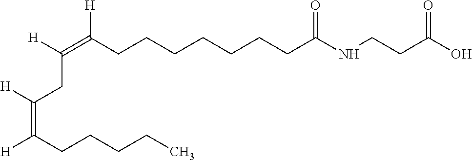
[H]C(=C(CCCCCCCC(NCCC(O)=O)=O)[H])CC([H])=C(CCCCC)[H]
